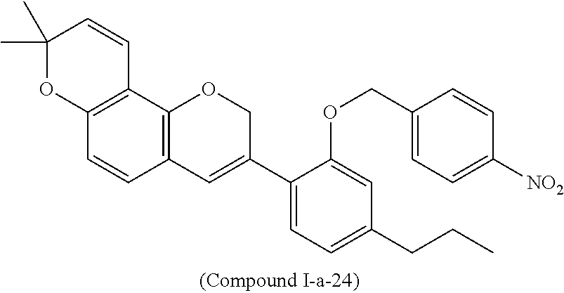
C12=C(C3=C(C=C1)C=C(C1=CC=C(CCC)C=C1OCC1=CC=C([NO2])C=C1)CO3)C=CC(C)(C)O2
